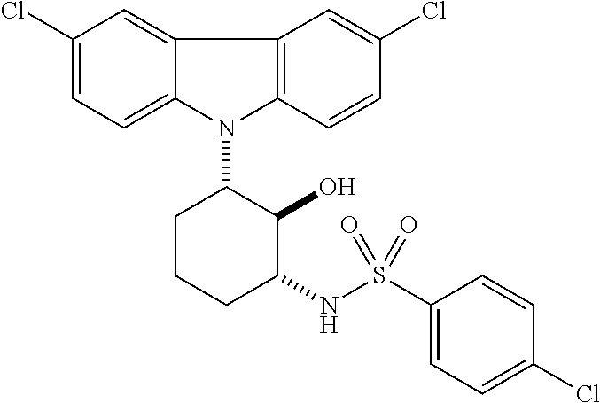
N1(C2CCCC(NS(C3=CC=C(Cl)C=C3)(=O)=O)C2O)C2=C(C3=CC(Cl)=CC=C13)C=C(Cl)C=C2
